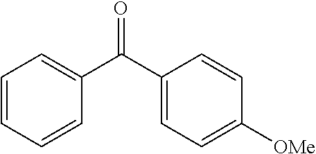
C1=CC=CC(C(C2=CC=C([OMe])C=C2)=O)=C1
